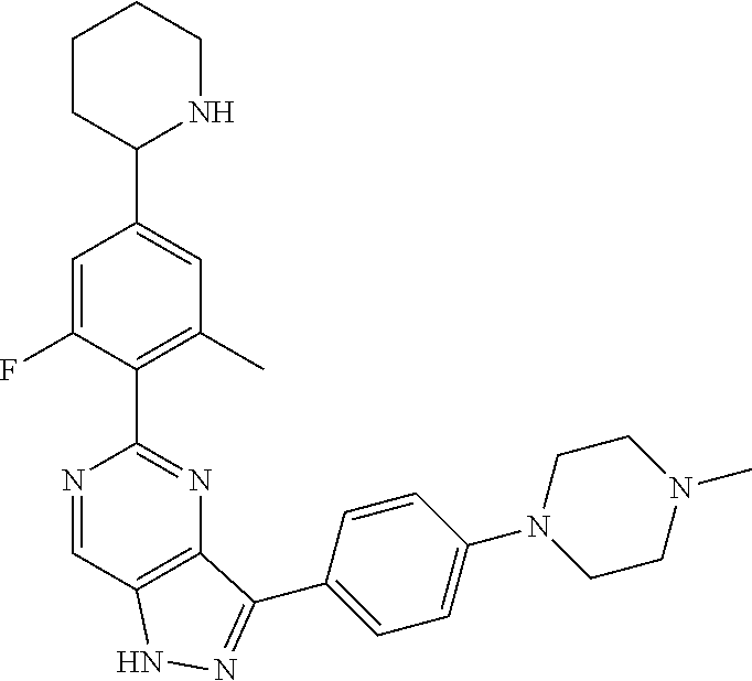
C12=C(C=NC(C3=C(C)C=C(C4NCCCC4)C=C3F)=N1)NN=C2C1=CC=C(N2CCN(C)CC2)C=C1
